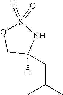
C1(C)(CC(C)C)NS(=O)(=O)OC1
